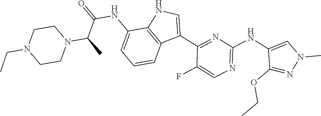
N1=C(NC2=CN(C)N=C2OCC)N=C(C2=CNC3=C2C=CC=C3NC(=O)C(C)N2CCN(CC)CC2)C(F)=C1
